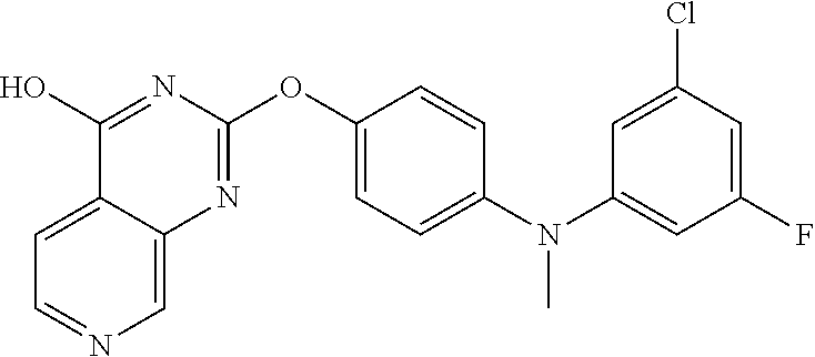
C12=CC=NC=C1N=C(OC1=CC=C(N(C3=CC(F)=CC(Cl)=C3)C)C=C1)N=C2O
